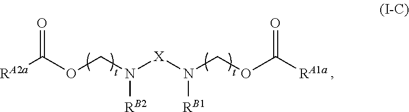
[RA2a]C(OCN([X]N(COC([RA1a])=O)[RB1])[RB2])=O
